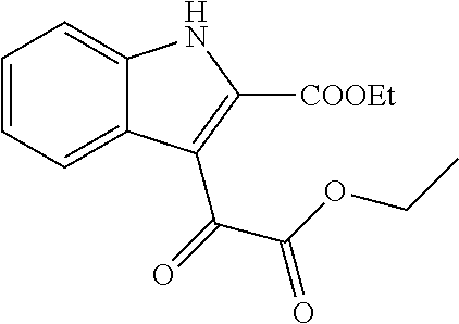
C1=CC=C2C(=C1)NC([COOEt])=C2C(C(=O)OCC)=O
